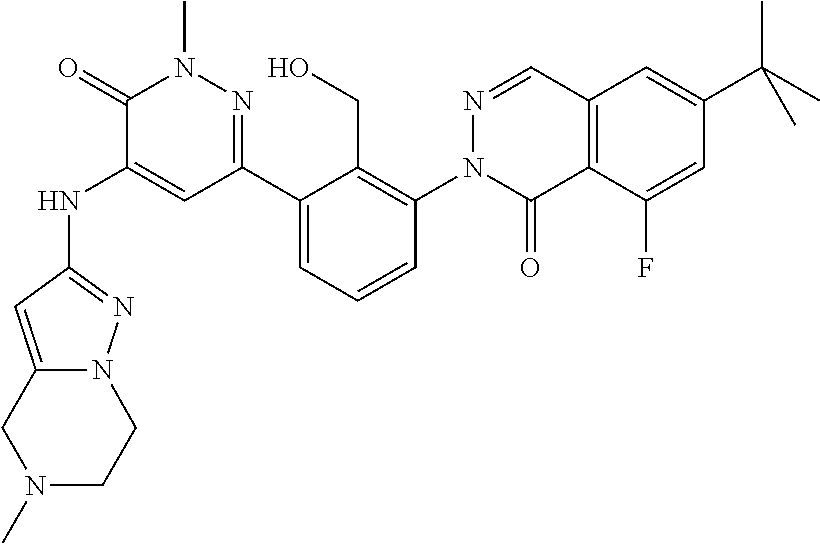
N(C1=CC(C2=CC=CC(N3C(=O)C4=C(C=N3)C=C(C(C)(C)C)C=C4F)=C2CO)=NN(C)C1=O)C1=NN2C(=C1)CN(C)CC2
